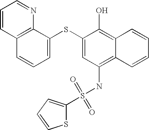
C1=CC2=C(N=C1)C(SC1=CC(NS(=O)(=O)C3=CC=CS3)=C3C(=C1O)C=CC=C3)=CC=C2
